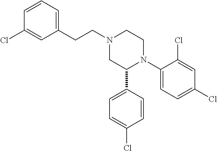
C1(C2N(C3=CC=C(Cl)C=C3Cl)CCN(CCC3=CC=CC(Cl)=C3)C2)=CC=C(Cl)C=C1
